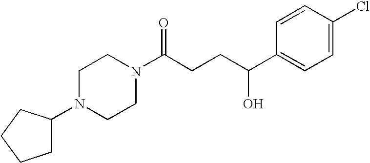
C(CCC(C1=CC=C(Cl)C=C1)O)(=O)N1CCN(C2CCCC2)CC1
